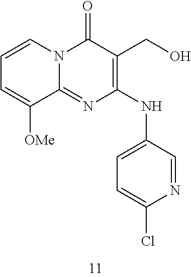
C1=CC=C([OMe])C2=NC(NC3=CC=C(Cl)N=C3)=C(CO)C(=O)N12
